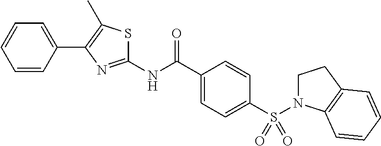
N(C(C1=CC=C(S(=O)(=O)N2CCC3=C2C=CC=C3)C=C1)=O)C1=NC(C2=CC=CC=C2)=C(C)S1
